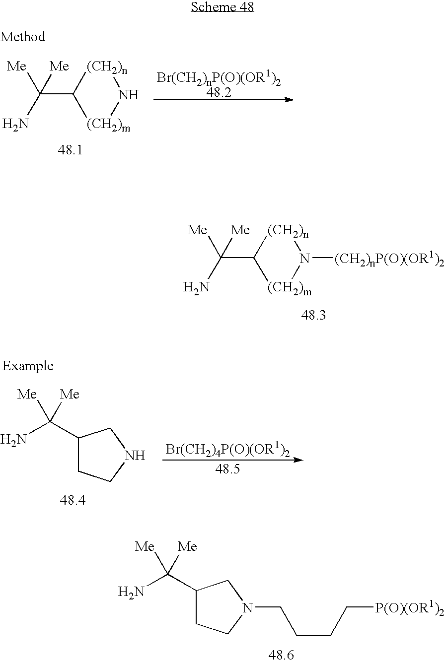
[Br(CH2)nP(O)(OR1)248.2].C(C1[(CH2)n]N[(CH2)m]1)([Me])(N)[Me].C(C1[(CH2)n]N([(CH2)nP(O)(OR1)2])[(CH2)m]1)([Me])(N)[Me].C1(C(N)([Me])[Me])CCN(CCCC[P(O)(OR1)2])C1.[Br(CH2)4P(O)(OR1)2].C1(C(N)([Me])[Me])CCNC1
